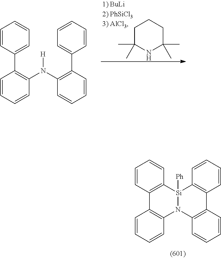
C1=CC2=C(C=C1)[Si]1([Ph])N(C3=C2C=CC=C3)C2=C(C=CC=C2)C2=C1C=CC=C2.C1=CC(C2=C(N(C3=C(C4=CC=CC=C4)C=CC=C3)[H])C=CC=C2)=CC=C1.C1C(C)(C)NC(C)(C)CC1
